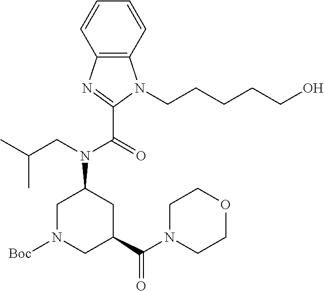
C1N([Boc])CC(C(N2CCOCC2)=O)CC1N(CC(C)C)C(=O)C1=NC2=C(N1CCCCCO)C=CC=C2
